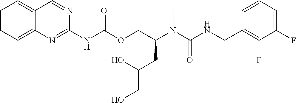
C1=CC(CNC(N(C(COC(NC2=NC3=CC=CC=C3C=N2)=O)CC(CO)O)C)=O)=C(F)C(F)=C1
